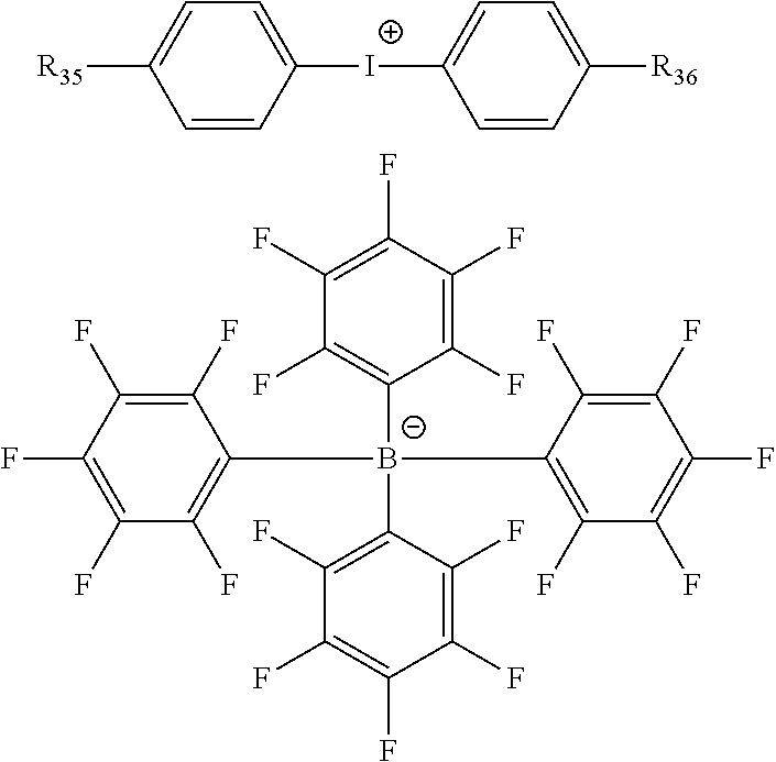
C1=CC([I+]C2=CC=C([R36])C=C2)=CC=C1[R35].C1(F)=C(F)C(F)=C(F)C(F)=C1[B-](C1=C(F)C(F)=C(F)C(F)=C1F)(C1=C(F)C(F)=C(F)C(F)=C1F)C1=C(F)C(F)=C(F)C(F)=C1F
